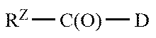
[RZ][C(O)][D]
